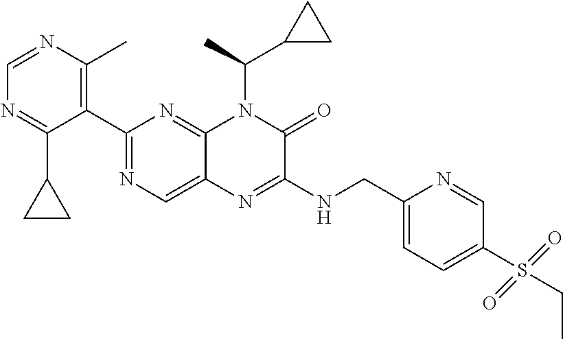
C1(C2=NC=C3C(=N2)N(C(C)C2CC2)C(=O)C(NCC2=CC=C(S(CC)(=O)=O)C=N2)=N3)=C(C)N=CN=C1C1CC1
